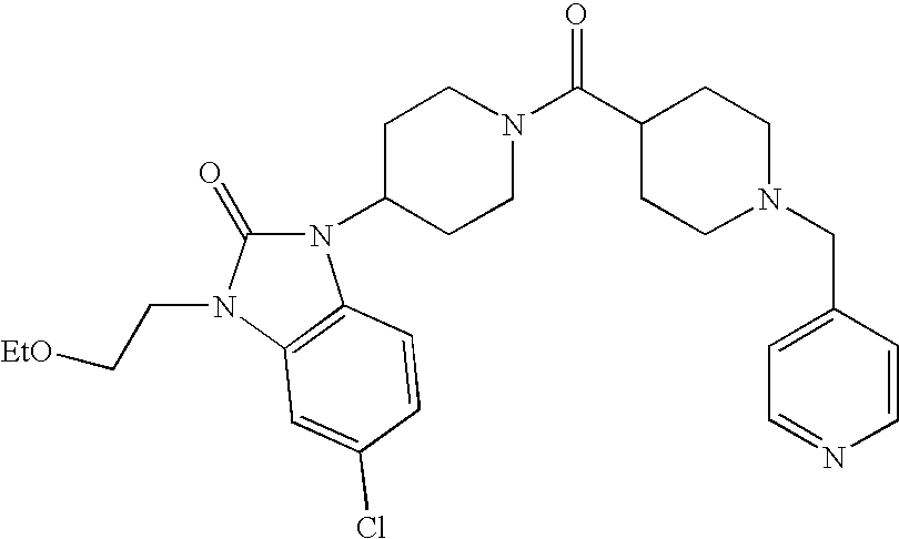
C1CC(C(N2CCC(N3C(=O)N(CC[EtO])C4=C3C=CC(Cl)=C4)CC2)=O)CCN1CC1=CC=NC=C1
